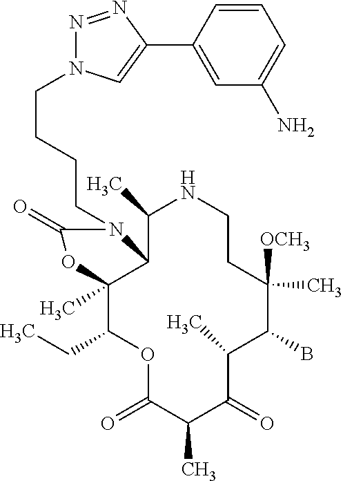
O1C(=O)C(C)C(=O)C(C)C(B)C([OCH3])(C)CCNC(C)C2C(C)(C1CC)OC(=O)N2CCCCN1N=NC(C2=CC(N)=CC=C2)=C1
